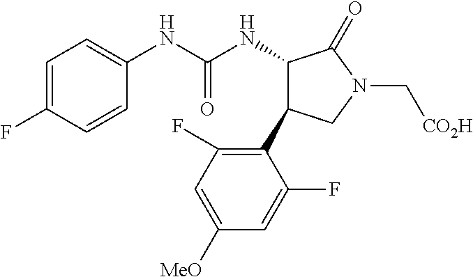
C1=C(F)C=CC(NC(NC2C(C3=C(F)C=C([MeO])C=C3F)CN(C[CO2H])C2=O)=O)=C1
